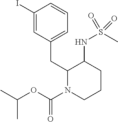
C1(I)=CC(CC2C(NS(C)(=O)=O)CCCN2C(=O)OC(C)C)=CC=C1
